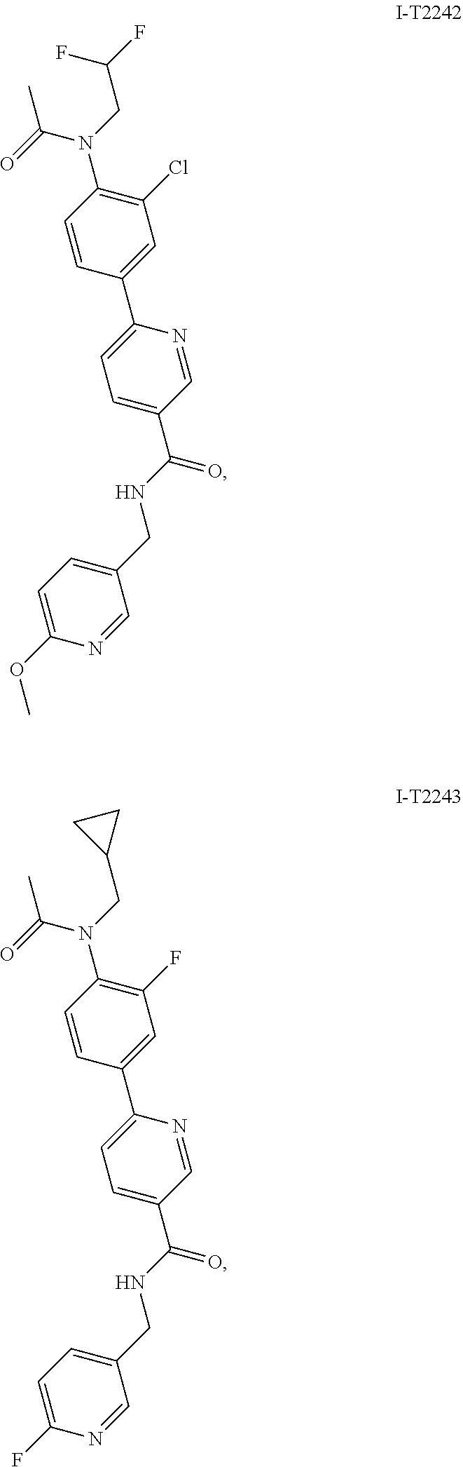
C(NC(C1=CC=C(C2=CC(Cl)=C(N(C(=O)C)CC(F)F)C=C2)N=C1)=O)C1=CC=C(OC)N=C1.C(NC(C1=CC=C(C2=CC(F)=C(N(C(=O)C)CC3CC3)C=C2)N=C1)=O)C1=CC=C(F)N=C1
